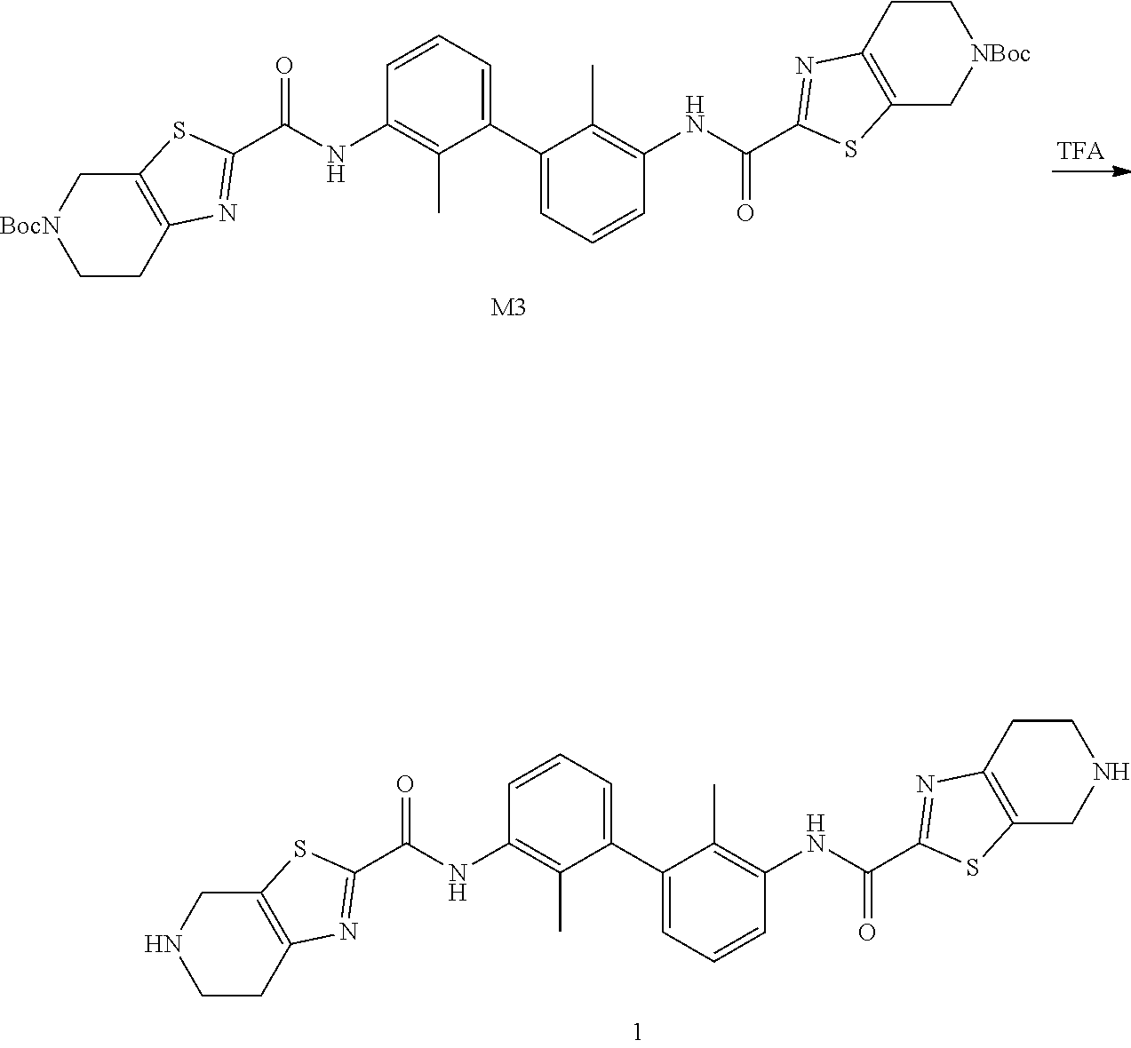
C12=C(CC[BocN]C1)N=C(C(=O)NC1=C(C)C(C3=CC=CC(NC(C4=NC5=C(S4)C[NBoc]CC5)=O)=C3C)=CC=C1)S2.[M3].C12=C(CCNC1)N=C(C(=O)NC1=C(C)C(C3=CC=CC(NC(C4=NC5=C(S4)CNCC5)=O)=C3C)=CC=C1)S2
